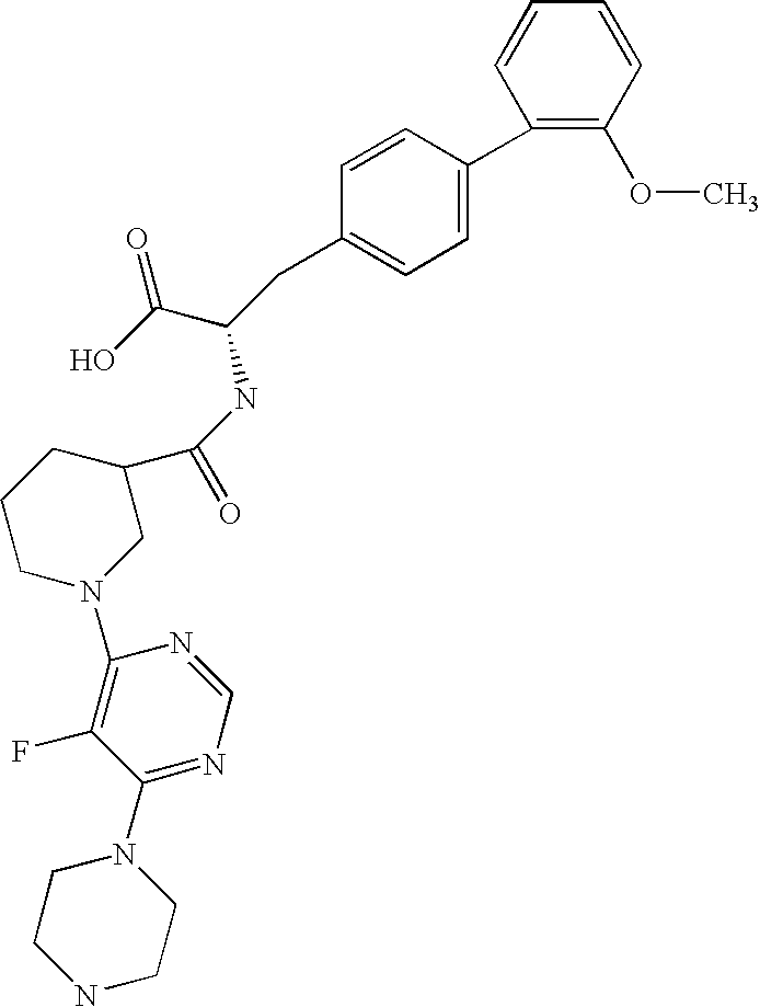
C1(C2=CC=C(CC(C(=O)O)NC(C3CCCN(C4=C(F)C(N5CCNCC5)=NC=N4)C3)=O)C=C2)=C(OC)C=CC=C1
